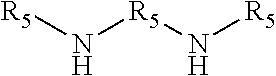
[R5]N[R5]N[R5]
